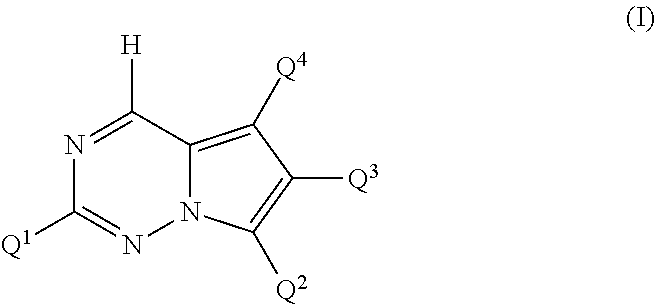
N1=C([H])C2=C([Q4])C([Q3])=C([Q2])N2N=C1[Q1]
